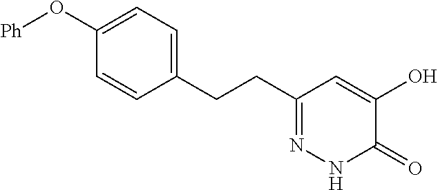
C1(O[Ph])=CC=C(CCC2=NNC(=O)C(O)=C2)C=C1
